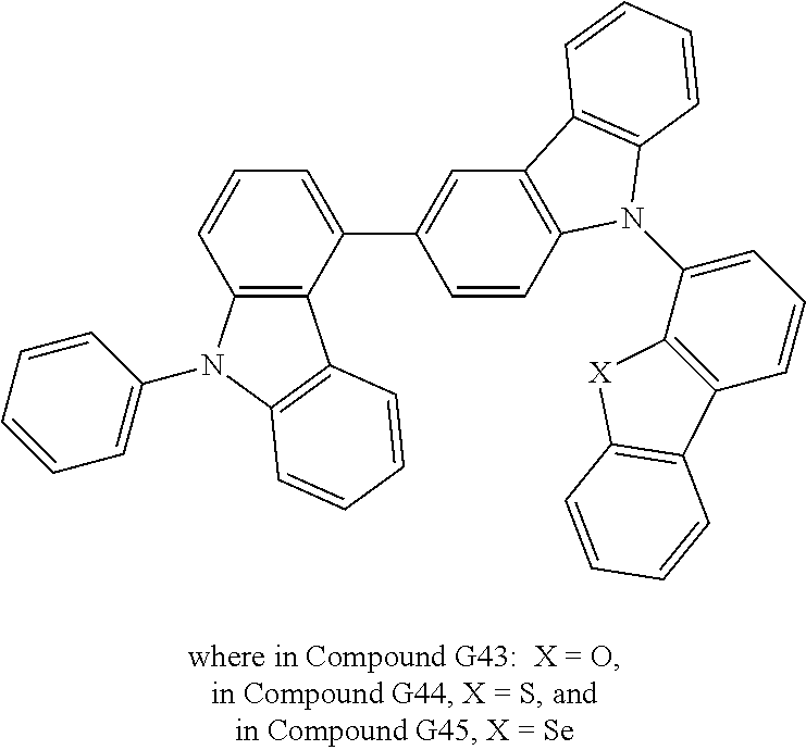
C12=C(C(C3=CC4=C(C=C3)N(C3=CC=CC5=C3[X]C3=C5C=CC=C3)C3=C4C=CC=C3)=CC=C1)C1=C(N2C2=CC=CC=C2)C=CC=C1
